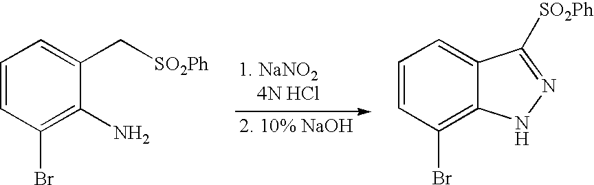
C1=CC(Br)=C(N)C(C[SO2Ph])=C1.C1=CC(Br)=C2C(=C1)C([SO2Ph])=NN2
